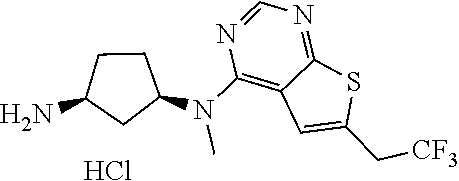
NC1CC(N(C2=C3C(=NC=N2)SC(C[CF3])=C3)C)CC1.Cl
